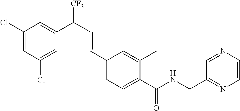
C1(Cl)=CC(Cl)=CC(C([CF3])C=CC2=CC=C(C(NCC3=NC=CN=C3)=O)C(C)=C2)=C1
